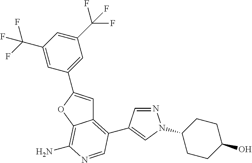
C1=C(C(F)(F)F)C=C(C(F)(F)F)C=C1C1=CC2=C(C3=CN(C4CCC(O)CC4)N=C3)C=NC(N)=C2O1
